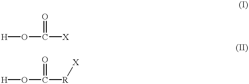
[H]OC([X])=O.[H]OC([R][X])=O
